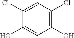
C1(O)=C(Cl)C=C(Cl)C(O)=C1
